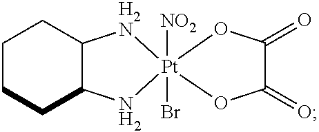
C1CCC2C(C1)[H2N][Pt]1([NO2])(Br)(OC(=O)C(=O)O1)N2
